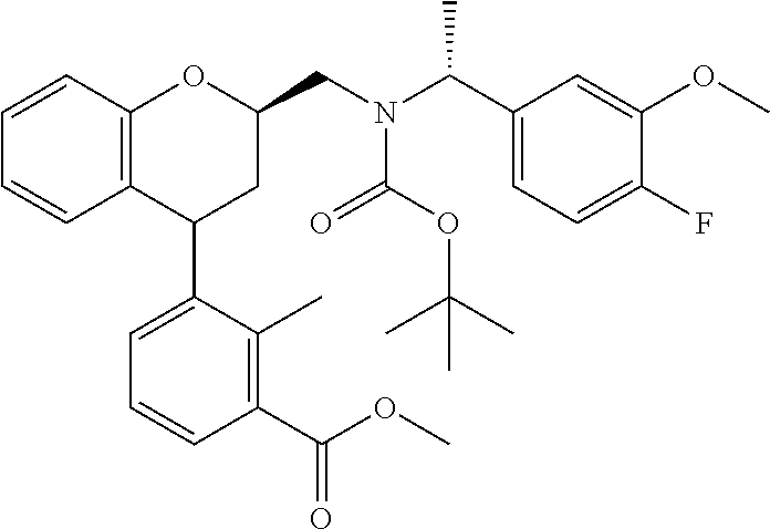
C12=C(C=CC=C1)OC(CN(C(C1=CC=C(F)C(OC)=C1)C)C(OC(C)(C)C)=O)CC2C1=CC=CC(C(OC)=O)=C1C
